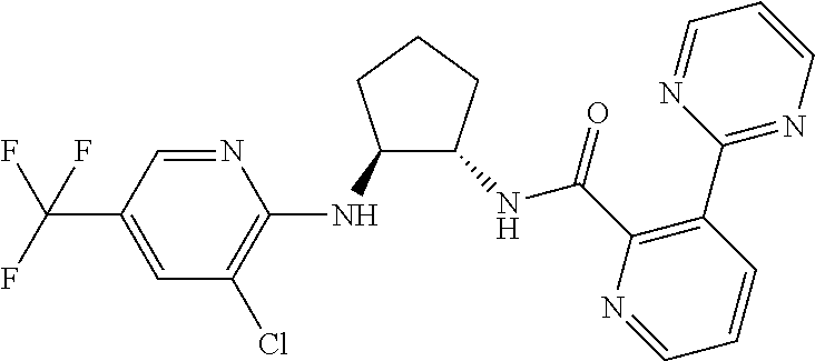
C1(NC2=C(Cl)C=C(C(F)(F)F)C=N2)C(NC(C2=C(C3=NC=CC=N3)C=CC=N2)=O)CCC1
